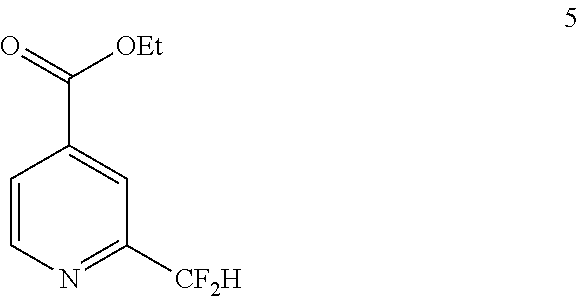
C1=CN=C([CF2H])C=C1C(=O)[OEt]
